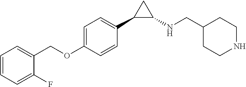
C1=CC(C2C(NCC3CCNCC3)C2)=CC=C1OCC1=CC=CC=C1F
